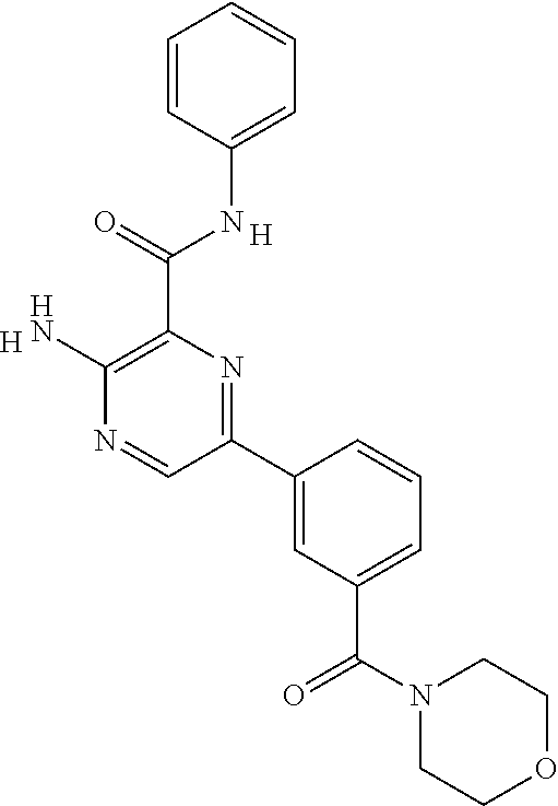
C1=C(NC(C2=C(N)N=CC(C3=CC(C(N4CCOCC4)=O)=CC=C3)=N2)=O)C=CC=C1.[H].[H]
